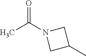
CC(N1CC(C)C1)=O
